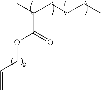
CC(C(OCC=C)=O)CCCC
